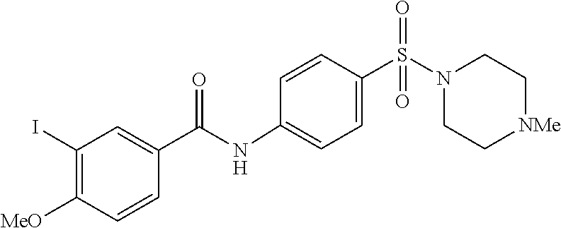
C1C[NMe]CCN1S(=O)(=O)C1=CC=C(NC(C2=CC(I)=C([MeO])C=C2)=O)C=C1
